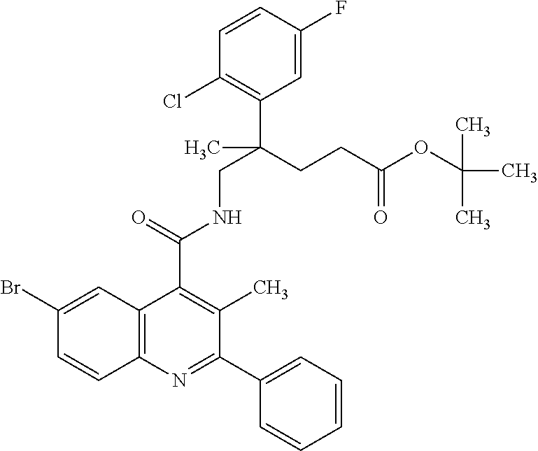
C1(Br)=CC2=C(C=C1)N=C(C1=CC=CC=C1)C(C)=C2C(=O)NCC(CCC(OC(C)(C)C)=O)(C)C1=C(Cl)C=CC(F)=C1
